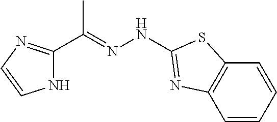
C1(C(=NNC2=NC3=C(C=CC=C3)S2)C)=NC=CN1
